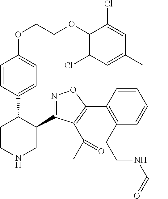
C1(C2=NOC(C3=C(CCNC(C)=O)C=CC=C3)=C2C(C)=O)C(C2=CC=C(OCCOC3=C(Cl)C=C(C)C=C3Cl)C=C2)CCNC1
